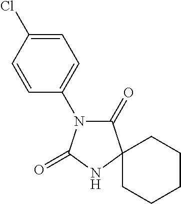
C1=C(Cl)C=CC(N2C(=O)C3(NC2=O)CCCCC3)=C1
